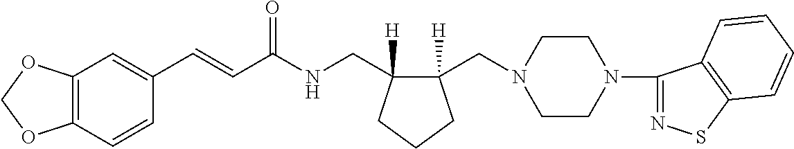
C1(C=CC(NCC2([H])C(CN3CCN(C4=NSC5=C4C=CC=C5)CC3)([H])CCC2)=O)=CC2=C(C=C1)OCO2
